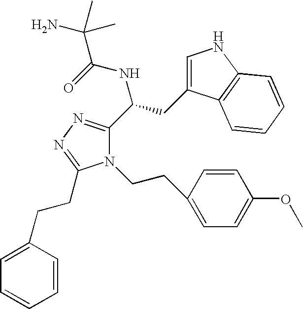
N1=C(C(NC(=O)C(C)(N)C)CC2=CNC3=C2C=CC=C3)N(CCC2=CC=C(OC)C=C2)C(CCC2=CC=CC=C2)=N1
